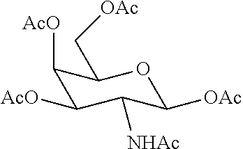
C1([AcO])C([AcO])C([NHAc])C([OAc])OC1C[OAc]
